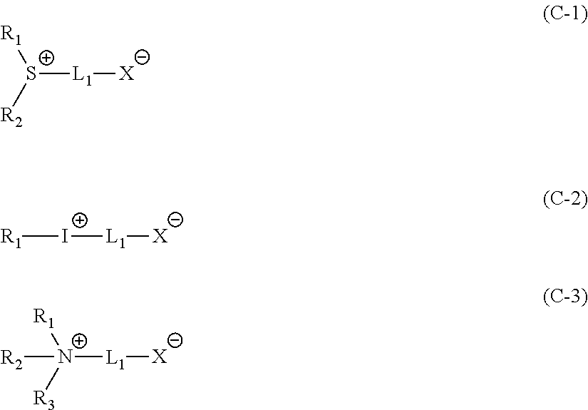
[S+]([L1][X])([R1])[R2].[I+]([L1][X])[R1].[N+]([L1][X])([R1])([R3])[R2]
